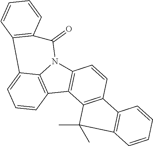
C12=C(C3=C4N1C(=O)C1=C(C4=CC=C3)C=CC=C1)C1=C(C=C2)C2=C(C=CC=C2)C1(C)C
